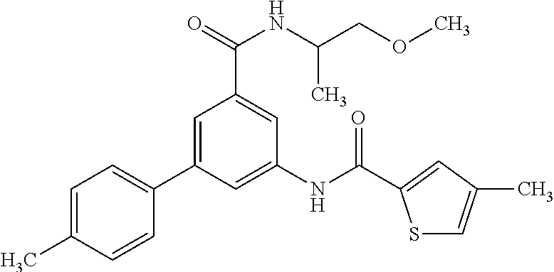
C1=C(C)C=CC(C2=CC(C(=O)NC(C)COC)=CC(NC(=O)C3=CC(C)=CS3)=C2)=C1
